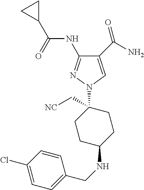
C1(C(N)=O)=CN(C2(C[NC])CCC(NCC3=CC=C(Cl)C=C3)CC2)N=C1NC(C1CC1)=O
